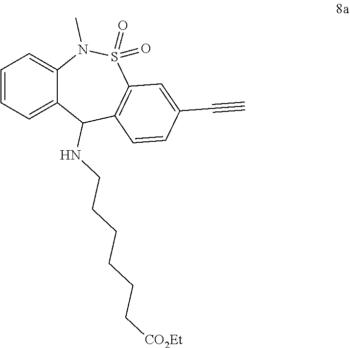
C1=CC=C2C(=C1)N(C)S(=O)(=O)C1=C(C2NCCCCCC[CO2Et])C=CC(C#C)=C1
